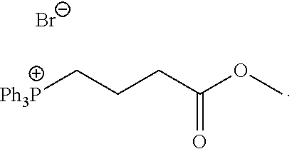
[Ph3P]CCCC(=O)OC.[Br-]
